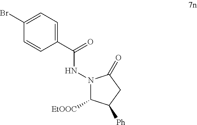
C1(Br)=CC=C(C(=O)NN2C([EtOOC])C([Ph])CC2=O)C=C1
